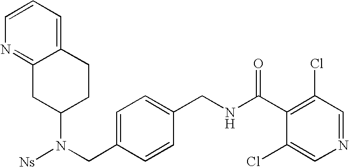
N(CC1=CC=C(CNC(C2=C(Cl)C=NC=C2Cl)=O)C=C1)(C1CCC2=CC=CN=C2C1)[Ns]
